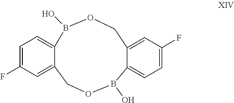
O1B(O)C2=CC=C(F)C=C2COB(O)C2=CC=C(F)C=C2C1
